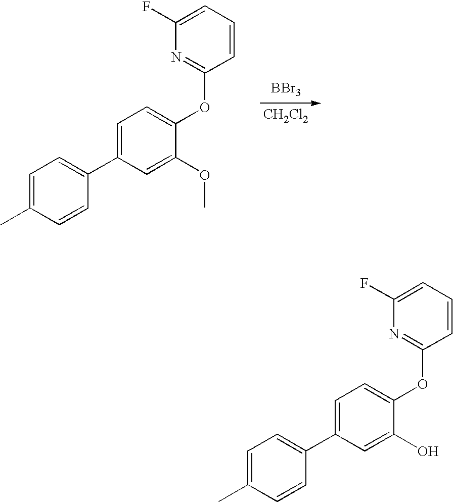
C1=C(C)C=CC(C2=CC=C(OC3=NC(F)=CC=C3)C(OC)=C2)=C1.[BBr3].[CH2Cl2].C1=C(C)C=CC(C2=CC=C(OC3=NC(F)=CC=C3)C(O)=C2)=C1
